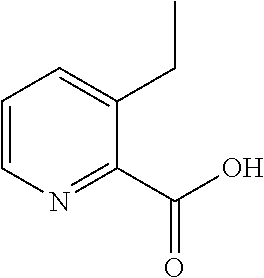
C1=CN=C(C(O)=O)C(CC)=C1
